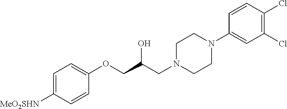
C1=C([MeO2SHN])C=CC(OCC(CN2CCN(C3=CC(Cl)=C(Cl)C=C3)CC2)O)=C1
